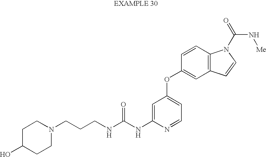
C1=C(NC(NCCCN2CCC(O)CC2)=O)N=CC=C1OC1=CC2=C(C=C1)N(C(N[Me])=O)C=C2
